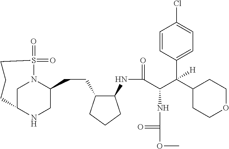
C1C2NCC(CCC3C(NC(=O)C(C(C4CCOCC4)(C4=CC=C(Cl)C=C4)[H])NC(OC)=O)CCC3)N1S(=O)(=O)CCC2
